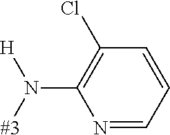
[#3]N(C1=C(Cl)C=CC=N1)[H]
